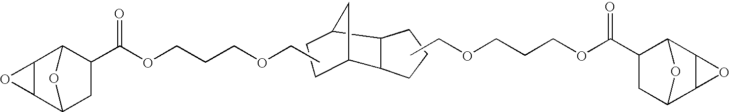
C12C(O1)C1C(C(OCCCOCC)=O)CC2O1.O(CCCOC(C1CC2C3C(C1O2)O3)=O)CC.C12C3CCC(C1CCC2)C3
